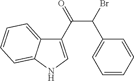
C1(C(C(Br)C2=CC=CC=C2)=O)=CNC2=CC=CC=C12
